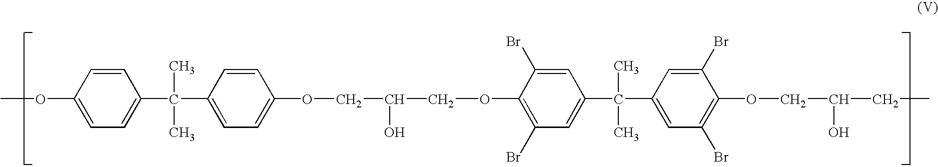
COC1=CC=C(C(C)(C)C2=CC=C(OCC(COC3=C(Br)C=C(C(C)(C)C4=CC(Br)=C(OCC(CC)O)C(Br)=C4)C=C3Br)O)C=C2)C=C1
